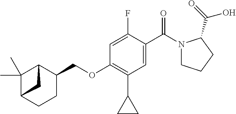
C1(C)(C)C2CCC(COC3=C(C4CC4)C=C(C(=O)N4CCCC4C(O)=O)C(F)=C3)C1C2
